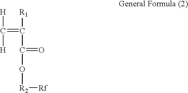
C(=C([R1])C(=O)O[R2][Rf])([H])[H]
